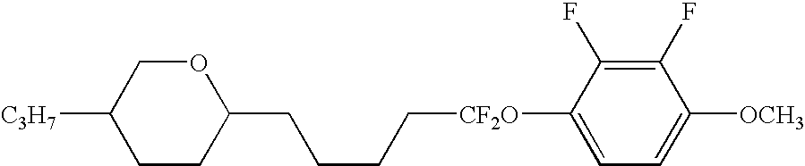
C1CC(CCCC[CF2O]C2=CC=C([OCH3])C(F)=C2F)OCC1[C3H7]
